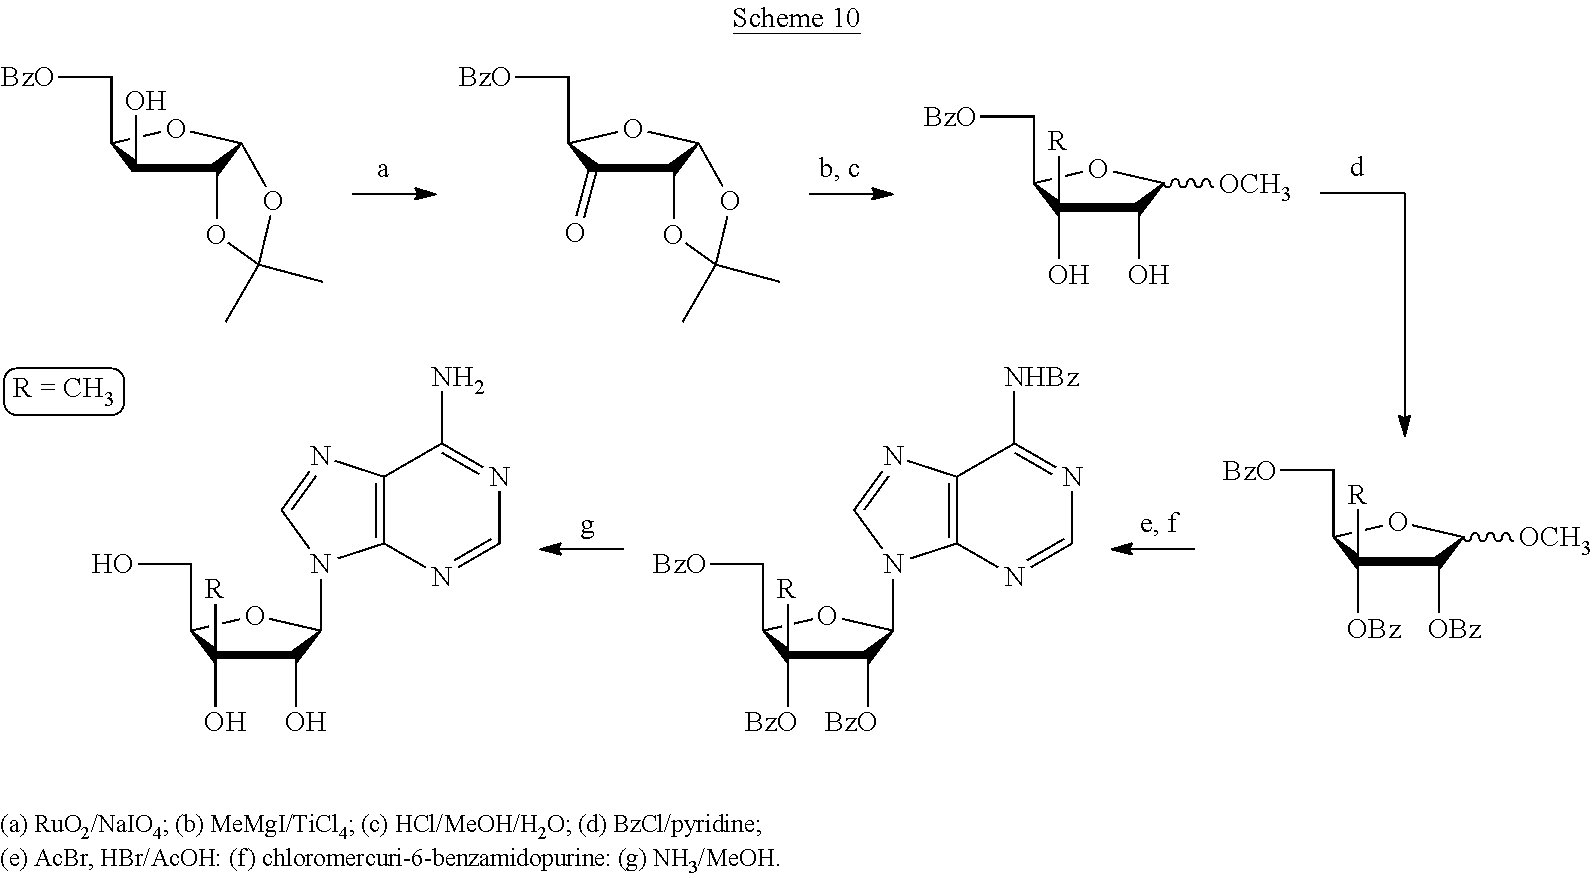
C1(O)C(O)([R])C(C[BzO])OC1[OCH3].C12C(O)C(C[BzO])OC1OC(C)(C)O2.C12C(=O)C(C[BzO])OC1OC(C)(C)O2.C1([OBz])C([OBz])([R])C(C[BzO])OC1[OCH3].C1(O)C(O)([R])C(CO)OC1N1C2=C(C(N)=NC=N2)N=C1.C1([BzO])C([BzO])([R])C(C[BzO])OC1N1C2=C(C([NHBz])=NC=N2)N=C1
